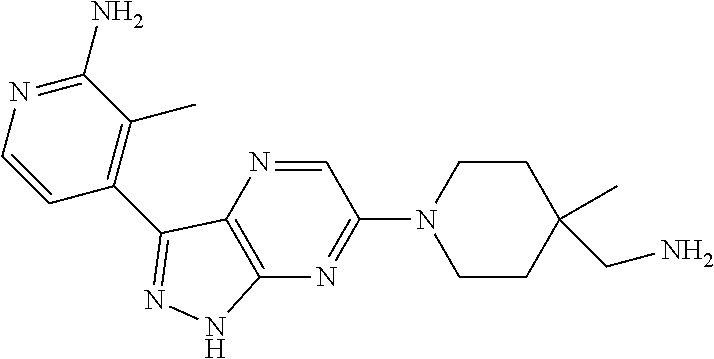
C1=NC2=C(N=C1N1CCC(C)(CN)CC1)NN=C2C1=C(C)C(N)=NC=C1
